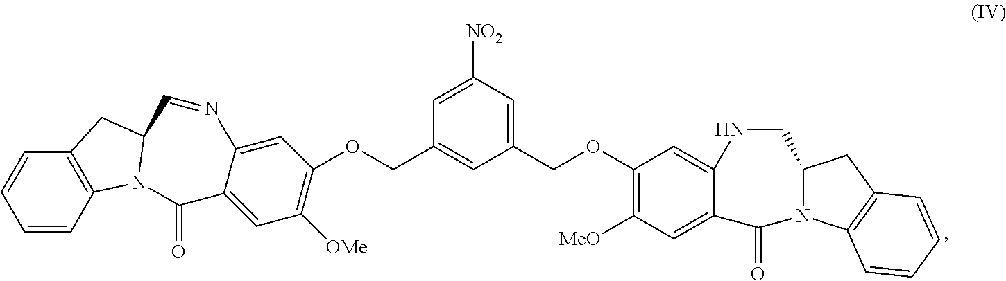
C1=CC2=C(C=C1)CC1N2C(=O)C2=CC([OMe])=C(OCC3=CC(COC4=C([MeO])C=C5C(=C4)NCC4N(C5=O)C5=C(C4)C=CC=C5)=CC([NO2])=C3)C=C2N=C1
